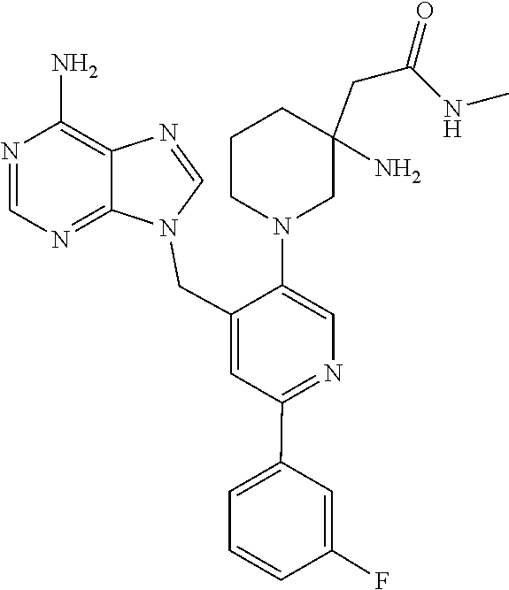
C1=C(CN2C=NC3=C(N)N=CN=C23)C(N2CC(CC(=O)NC)(N)CCC2)=CN=C1C1=CC=CC(F)=C1
